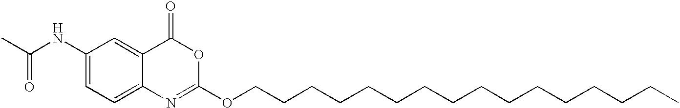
C1(NC(C)=O)=CC=C2C(=C1)C(=O)OC(OCCCCCCCCCCCCCCCC)=N2
